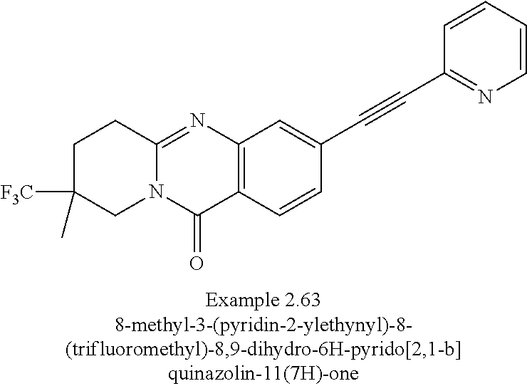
C1C([F3C])(C)CN2C(=NC3=C(C2=O)C=CC(C#CC2=NC=CC=C2)=C3)C1
